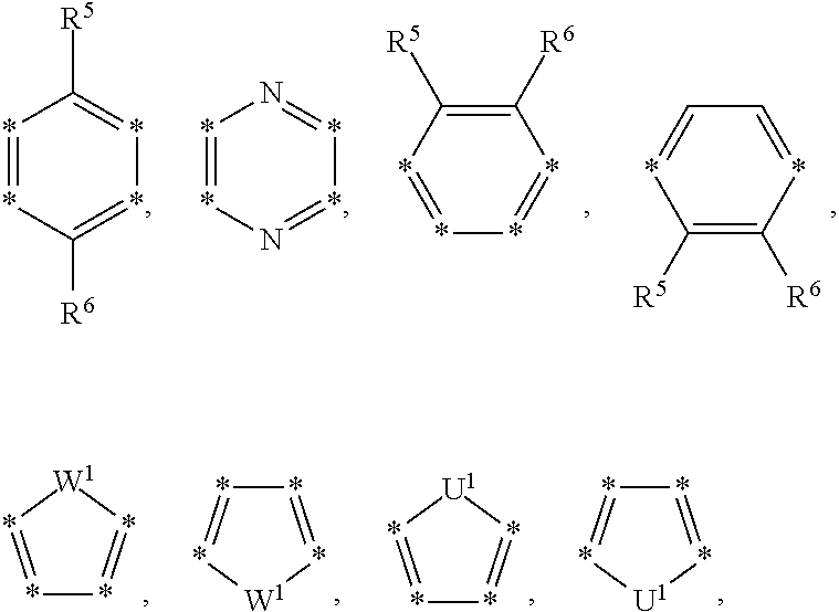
*1=*[W1]*=*1.*1=*[U1]*=*1.*1=*[U1]*=*1.*1=*[W1]*=*1.*1=**=*C([R6])=C1[R5].*1=*C([R6])=**=C1[R5].*1=*N=**=N1.*1=CC=*C([R6])=C1[R5]
